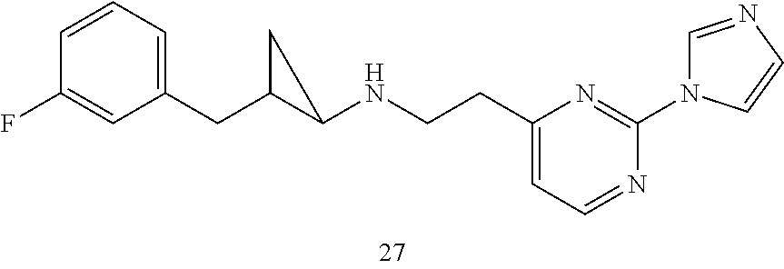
C1(CC2C(NCCC3=CC=NC(N4C=NC=C4)=N3)C2)=CC=CC(F)=C1
